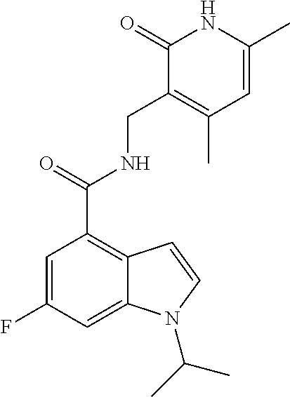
C1=C(F)C=C2C(=C1C(NCC1=C(C)C=C(C)NC1=O)=O)C=CN2C(C)C
